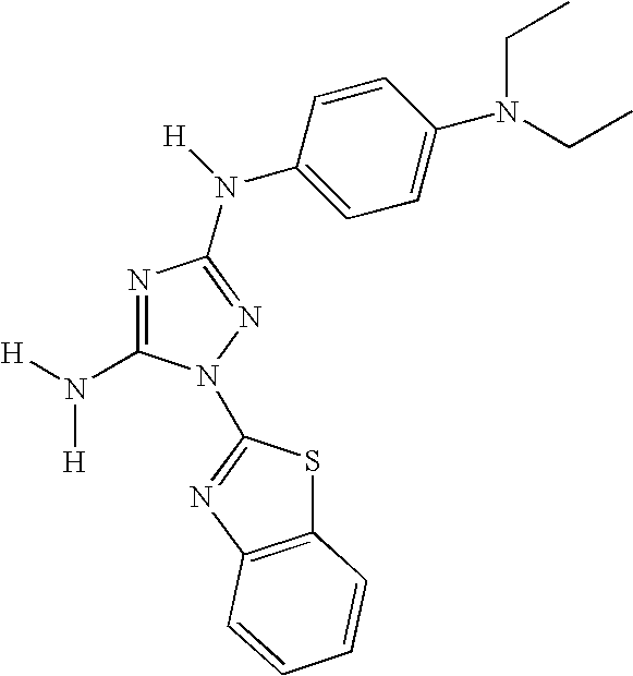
C1(N([H])[H])=NC(N([H])C2=CC=C(N(CC)CC)C=C2)=NN1C1=NC2=C(S1)C=CC=C2
